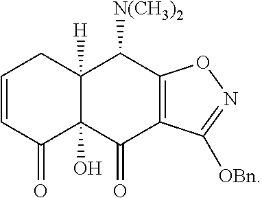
C1=CC(=O)C2(O)C([H])(C1)C([N(CH3)2])C1=C(C2=O)C([OBn])=NO1
